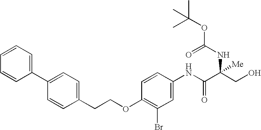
C(C1=CC=C(C2=CC=CC=C2)C=C1)COC1=C(Br)C=C(NC(C(CO)(NC(=O)OC(C)(C)C)[Me])=O)C=C1
